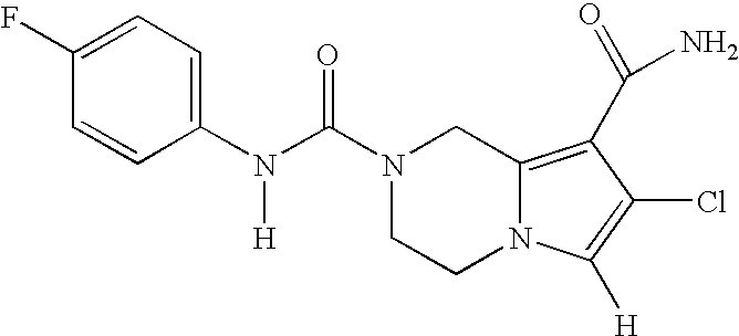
N(C(N1CCN2C(=C(C(=O)N)C(Cl)=C2[H])C1)=O)([H])C1=CC=C(F)C=C1
